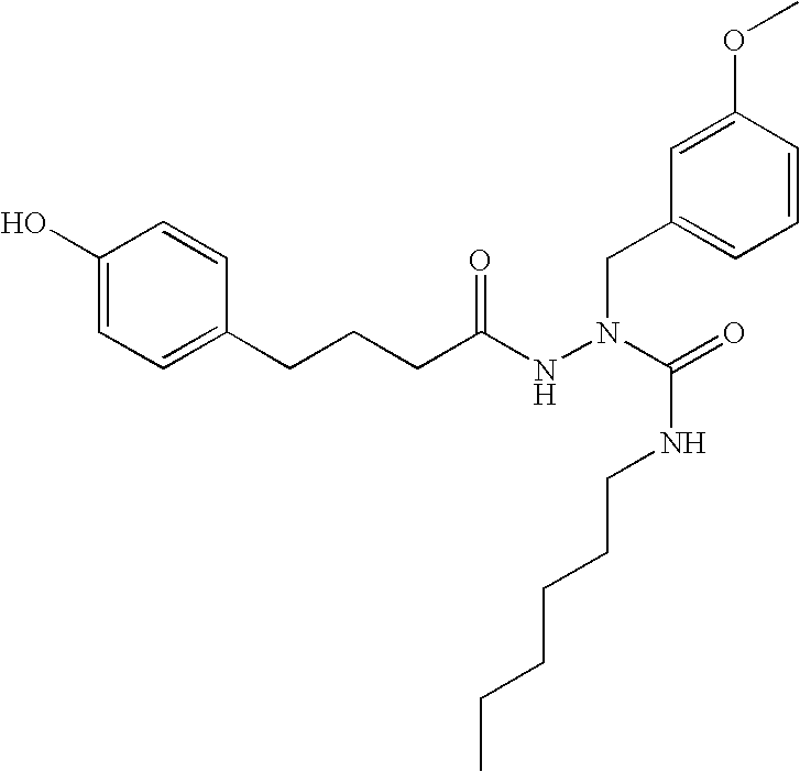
C1(O)=CC=C(CCCC(NN(C(=O)NCCCCCC)CC2=CC=CC(OC)=C2)=O)C=C1
